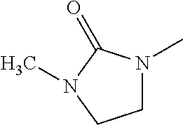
C1N(C)C(=O)N(C)C1
